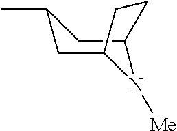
C1C2N([Me])C(CC1C)CC2
